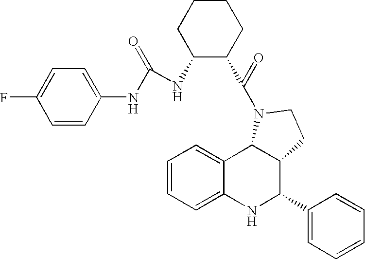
C12=CC=CC=C1NC(C1=CC=CC=C1)C1C2N(C(=O)C2CCCCC2NC(NC2=CC=C(F)C=C2)=O)CC1
